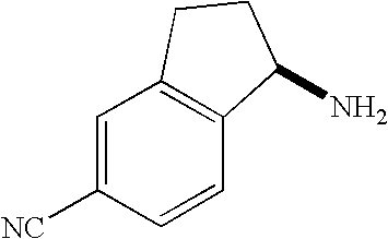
C1=C([NC])C=CC2=C1CCC2N
